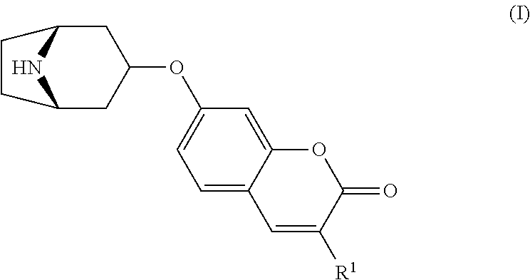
C1=C2C(=CC(OC3CC4NC(C3)CC4)=C1)OC(=O)C([R1])=C2
